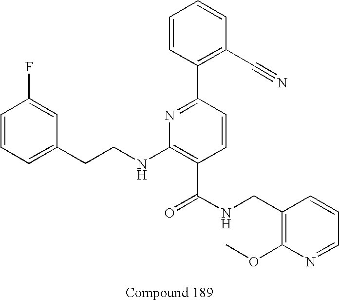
C1=CC=C(CCNC2=C(C(NCC3=C(OC)N=CC=C3)=O)C=CC(C3=C(C#N)C=CC=C3)=N2)C=C1F
